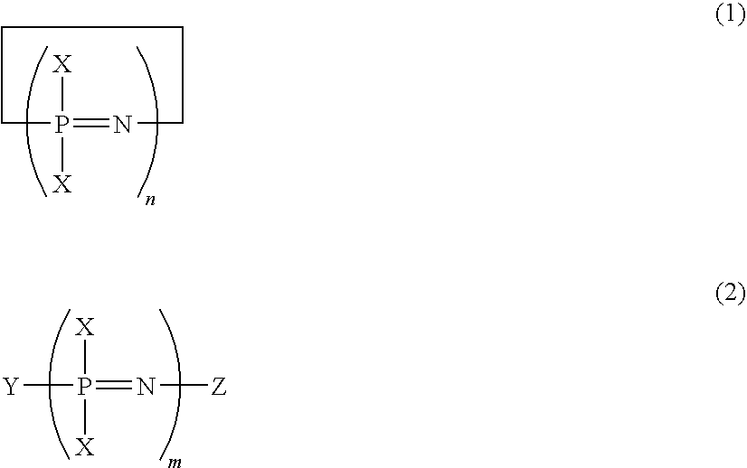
C1P([X])([X])=NCCC1.[Y]P(=N[Z])([X])[X]
